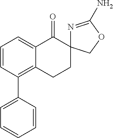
C1=CC(C2=CC=CC=C2)=C2C(=C1)C(=O)C1(CC2)N=C(N)OC1
